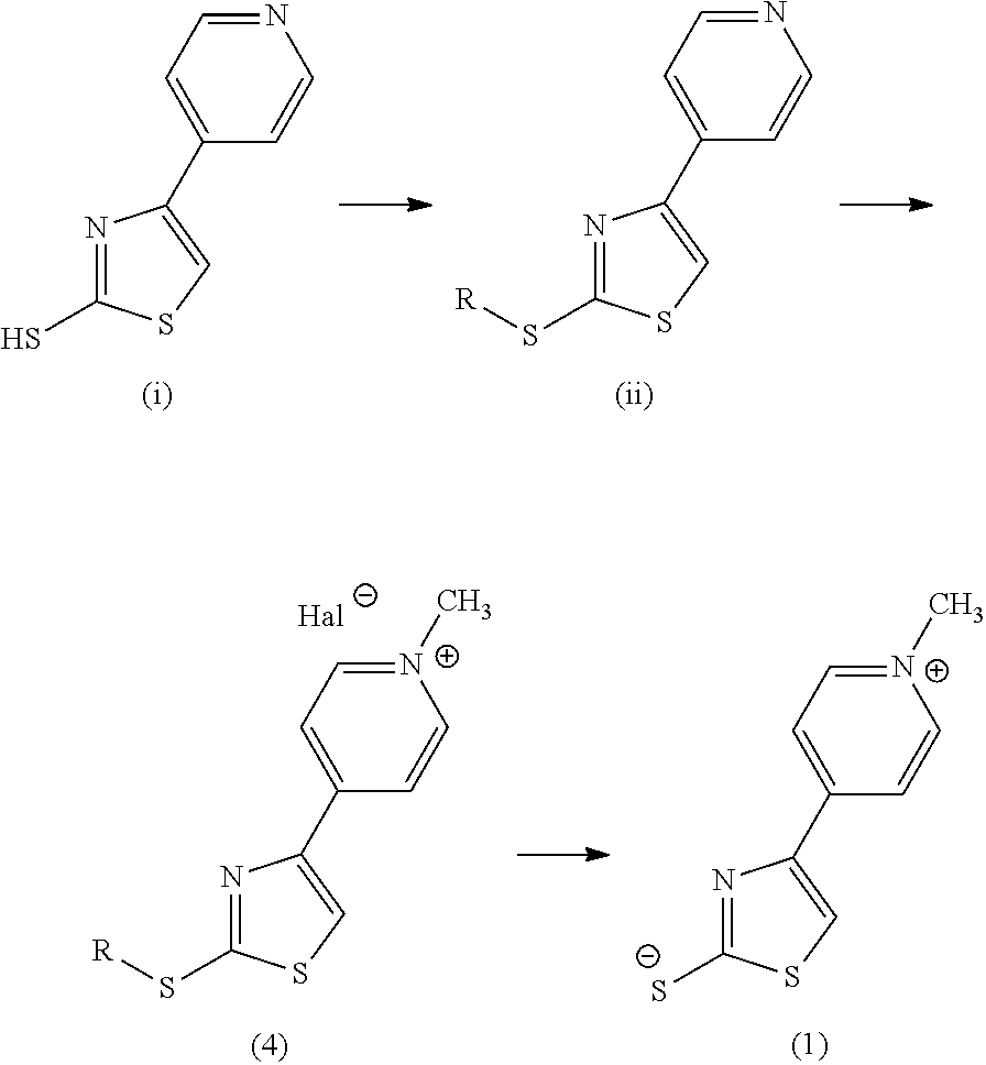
N1=C(S)SC=C1C1=CC=NC=C1.N1=C(S[R])SC=C1C1=CC=NC=C1.N1=C(S[R])SC=C1C1=CC=[N+](C)C=C1.N1=C([S-])SC=C1C1=CC=[N+](C)C=C1
